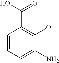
C1=CC=C(N)C(O)=C1C(O)=O
